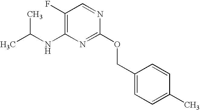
C1(F)=C(NC(C)C)N=C(OCC2=CC=C(C)C=C2)N=C1
